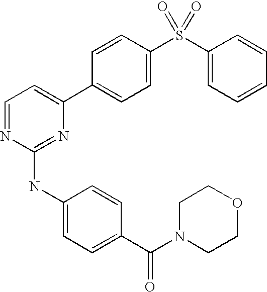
C1(C2=CC=C(S(C3=CC=CC=C3)(=O)=O)C=C2)=CC=NC(NC2=CC=C(C(N3CCOCC3)=O)C=C2)=N1
